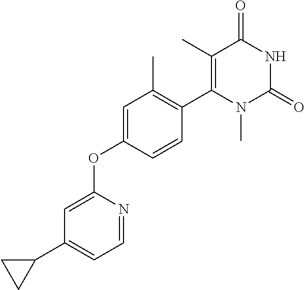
C1=C(OC2=CC(C3CC3)=CC=N2)C=CC(C2=C(C)C(=O)NC(=O)N2C)=C1C
